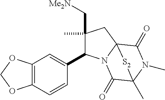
C1(C)(C[Me2N])C(C2=CC3=C(C=C2)OCO3)N2C3(C1)C(=O)N(C)C(C)(C2=O)[S2]3
